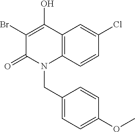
C1(Cl)=CC2=C(C=C1)N(CC1=CC=C(OC)C=C1)C(=O)C(Br)=C2O
